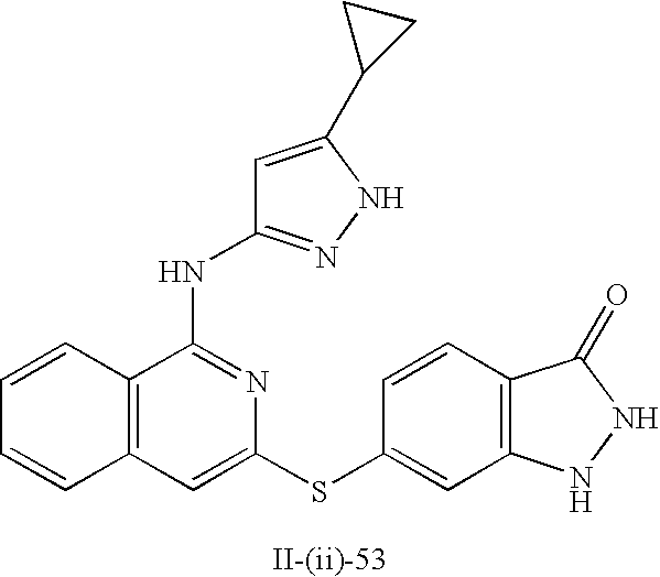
C12=C(C=C(SC3=CC4=C(C=C3)C(=O)NN4)N=C1NC1=NNC(C3CC3)=C1)C=CC=C2
